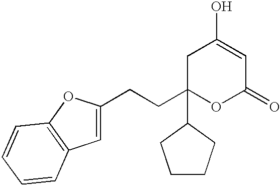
C1C(CCC2=CC3=C(O2)C=CC=C3)(C2CCCC2)OC(=O)C=C1O
